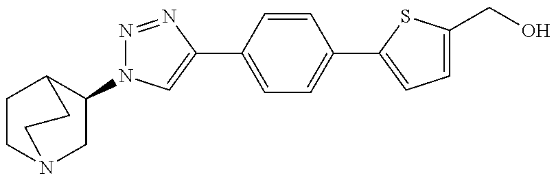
C1(N2N=NC(C3=CC=C(C4=CC=C(CO)S4)C=C3)=C2)CN2CCC1CC2
